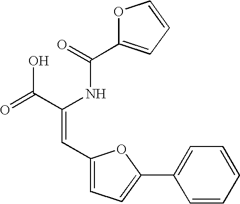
C1(C=C(C(=O)O)NC(C2=CC=CO2)=O)=CC=C(C2=CC=CC=C2)O1
